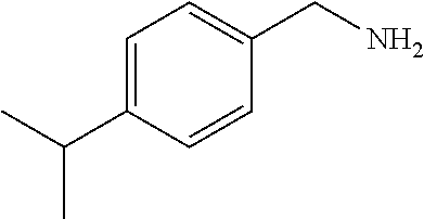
C1=C(C(C)C)C=CC(CN)=C1
